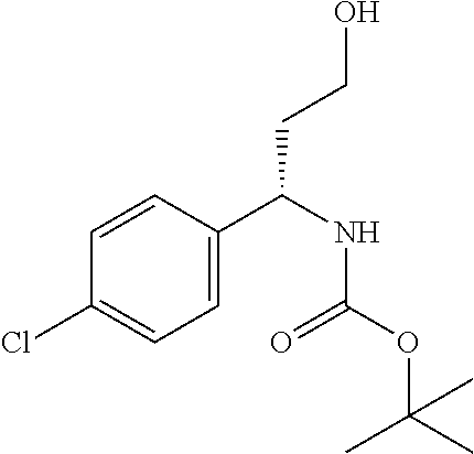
C1=CC(C(NC(OC(C)(C)C)=O)CCO)=CC=C1Cl
